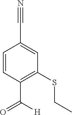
C1=CC(C(=O)[H])=C(SCC)C=C1C#N
